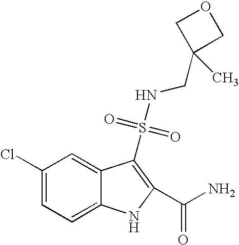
C1(Cl)=CC=C2C(=C1)C(S(NCC1(C)COC1)(=O)=O)=C(C(N)=O)N2
